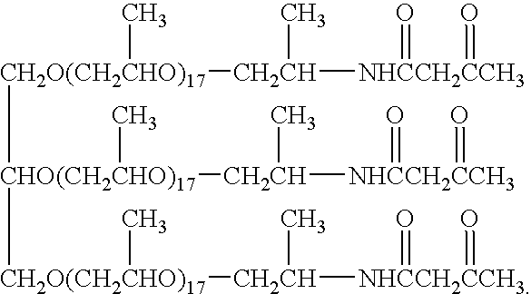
[CH2O(CH2CHO)17]([CHO(CH2CHO)17]([CH2O(CH2CHO)17]([CH2CH]([NHCCH2CCH3](=O)=O)C)C)([CH2CH]([NHCCH2CCH3](=O)=O)C)C)([CH2CH]([NHCCH2CCH3](=O)=O)C)C
